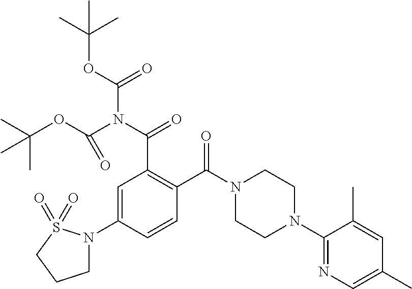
C1=C(N2CCCS2(=O)=O)C=CC(C(N2CCN(C3=NC=C(C)C=C3C)CC2)=O)=C1C(N(C(OC(C)(C)C)=O)C(OC(C)(C)C)=O)=O
